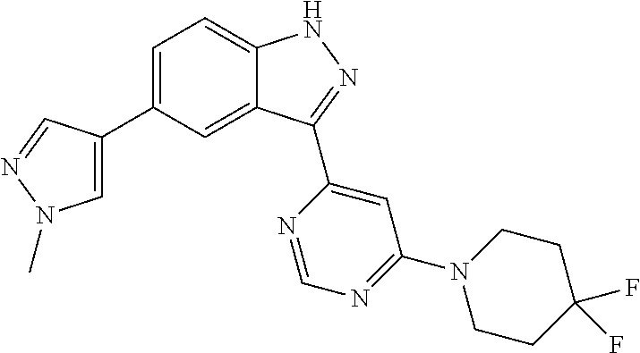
C1=C(C2=CN(C)N=C2)C=C2C(=C1)NN=C2C1=CC(N2CCC(F)(F)CC2)=NC=N1
